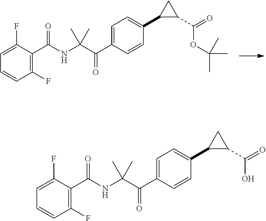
C1=C(C(C(NC(C2=C(F)C=CC=C2F)=O)(C)C)=O)C=CC(C2C(C(=O)OC(C)(C)C)C2)=C1.C1=C(C(C(NC(C2=C(F)C=CC=C2F)=O)(C)C)=O)C=CC(C2C(C(=O)O)C2)=C1
